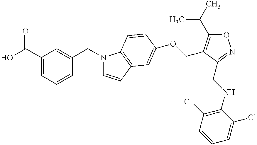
OC(C1=CC=CC(CN2C=CC3=C2C=CC(OCC2=C(C(C)C)ON=C2CNC2=C(Cl)C=CC=C2Cl)=C3)=C1)=O
